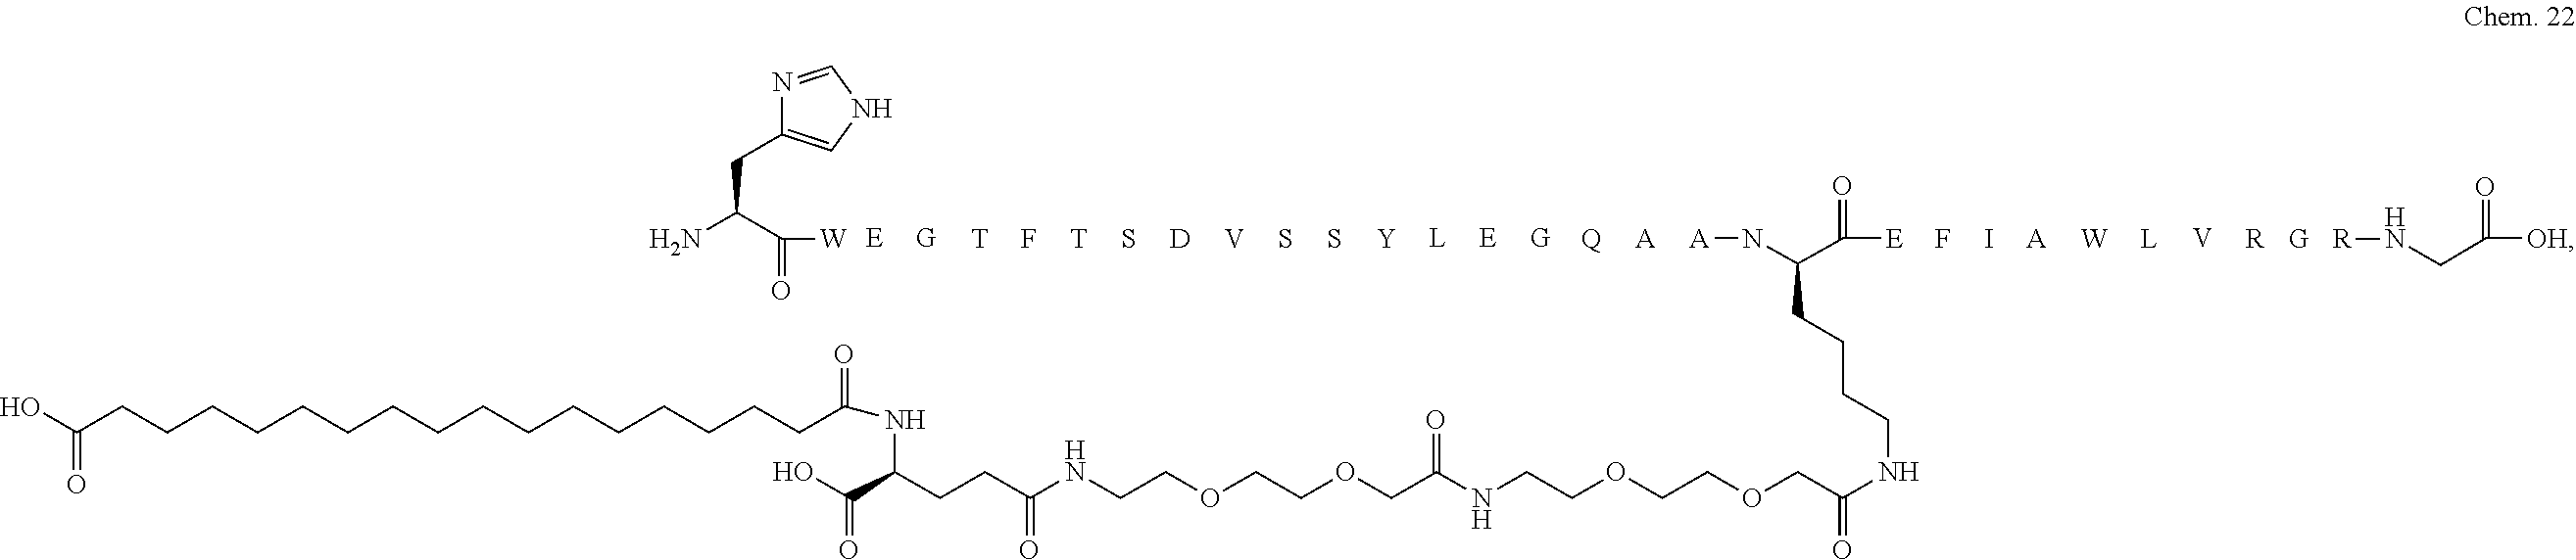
N1=CNC=C1CC(N)C(=O)[W].[T].F.[T].S.[D].[V].S.S.[Y].[Q].[A].[A]NC(C([E])=O)CCCCNC(=O)COCCOCCNC(COCCOCCNC(CCC(C(O)=O)NC(=O)CCCCCCCCCCCCCCCCC(O)=O)=O)=O.F.I.[A].[W].[V].[R].[G].[R]NCC([OH])=O
